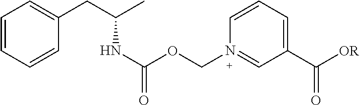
C1=CN(COC(NC(CC2=CC=CC=C2)C)=O)=CC(C([OR])=O)=C1
